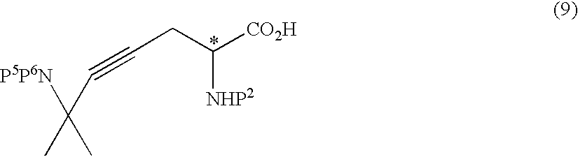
C(C([P5P6N])(C)C)#CCC([CO2H])[NHP2]
